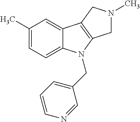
C1(C)=CC=C2C(=C1)C1=C(N2CC2=CC=CN=C2)CN(C)C1
